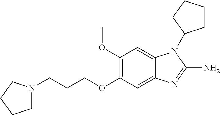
C1N(CCCOC2=C(OC)C=C3C(=C2)N=C(N)N3C2CCCC2)CCC1
